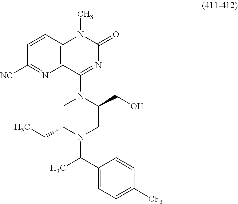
[CF3]C1=CC=C(C(C)N2CC(CO)N(C3=NC(=O)N(C)C4=C3N=C([NC])C=C4)CC2CC)C=C1
